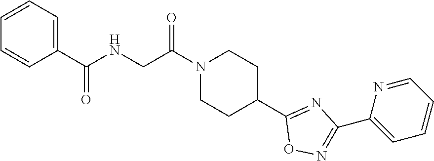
C1=CC=C(C(NCC(N2CCC(C3=NC(C4=CC=CC=N4)=NO3)CC2)=O)=O)C=C1
